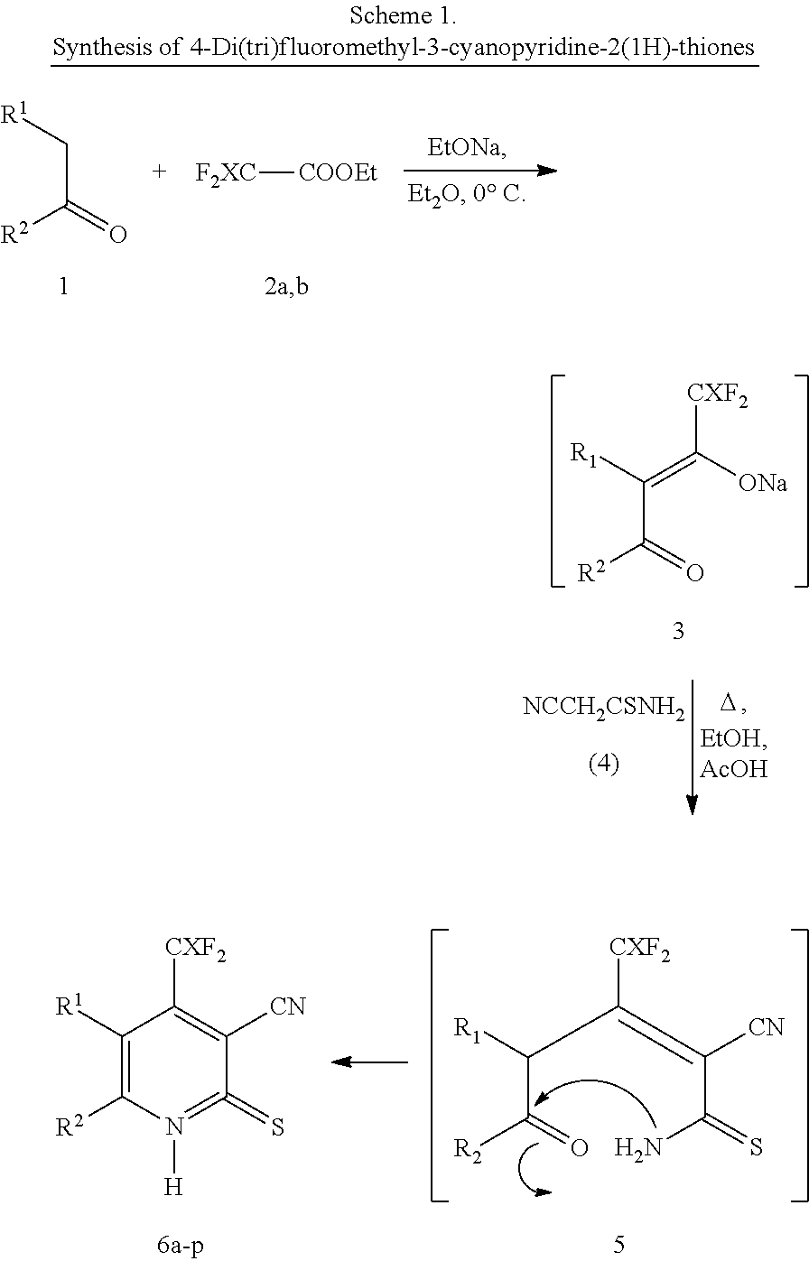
C1([R1])=C([R2])N([H])=C(=S)C([CN])=C1[CXF2].C(C([R2])=O)(C(=C(C(=S)N)[CN])[CXF2])[R1].[R1]C(=C([ONa])[CXF2])C(=O)[R2].[NCCH2CSNH2].[D].C(C[R1])(=O)[R2].[F2XC][COOEt]
